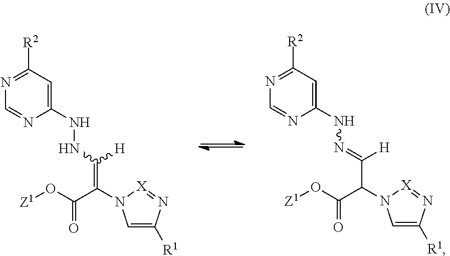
C1=C([R1])N=[X]N1C(C(O[Z1])=O)C([H])=NNC1=CC([R2])=NC=N1.C1=C([R1])N=[X]N1C(C(O[Z1])=O)=C([H])NNC1=CC([R2])=NC=N1
